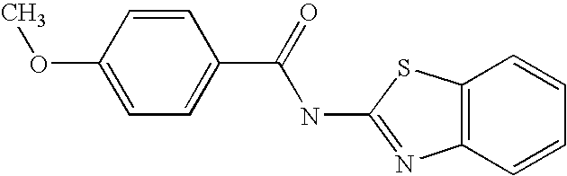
C1(C(NC2=NC3=C(C=CC=C3)S2)=O)=CC=C(OC)C=C1
